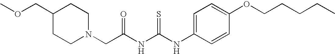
COCC1CCN(CC(NC(NC2=CC=C(OCCCCC)C=C2)=S)=O)CC1
